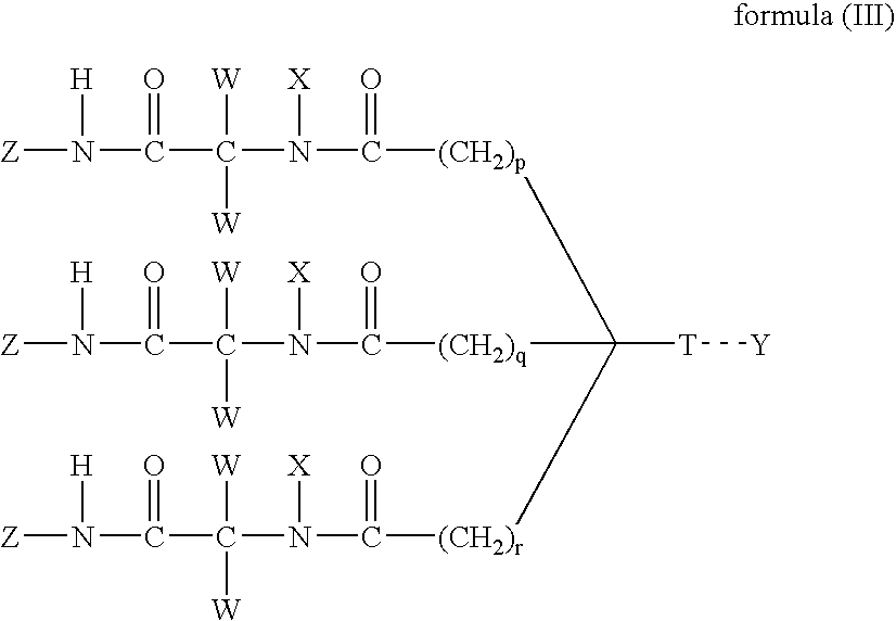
[Z]N([H])C(=O)C([W])([W])N([X])C(=O)[(CH2)p]C([(CH2)q]C(N(C(C(N([Z])[H])=O)([W])[W])[X])=O)([(CH2)r]C(N(C(C(N([Z])[H])=O)([W])[W])[X])=O)[T][Y]
